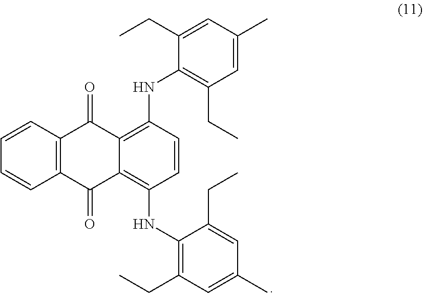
C1=CC2=C(C=C1)C(=O)C1=C(NC3=C(CC)C=C(C)C=C3CC)C=CC(NC3=C(CC)C=C(C)C=C3CC)=C1C2=O
